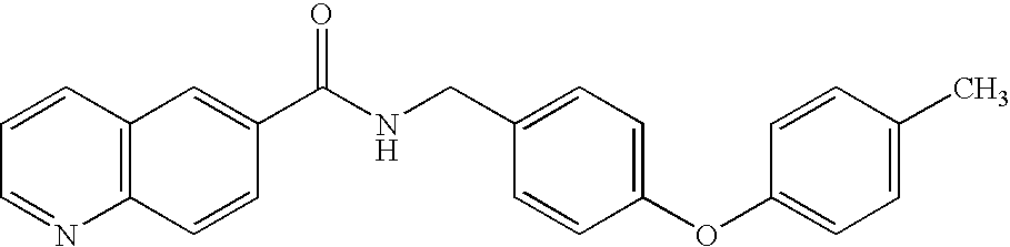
C1=CC=NC2=C1C=C(C(NCC1=CC=C(OC3=CC=C(C)C=C3)C=C1)=O)C=C2
